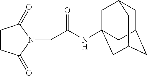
C1C2CC3CC(NC(CN4C(=O)C=CC4=O)=O)(CC1C3)C2
